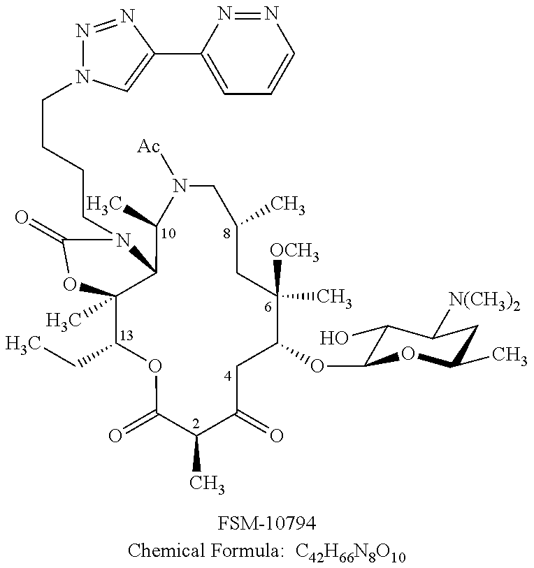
C12(C)C(CC)OC(=O)C(C)C(=O)CC(OC3C(O)C([N(CH3)2])CC(C)O3)C(C)([OCH3])CC(C)CN([Ac])C(C)C1N(CCCCN1N=NC(C3=CC=CN=N3)=C1)C(=O)O2.[FSM-10794Chemical Formula:  C42H66N8O10]
